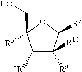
C1(O)C([R10])([R9])C([R6])OC1([R5])CO
